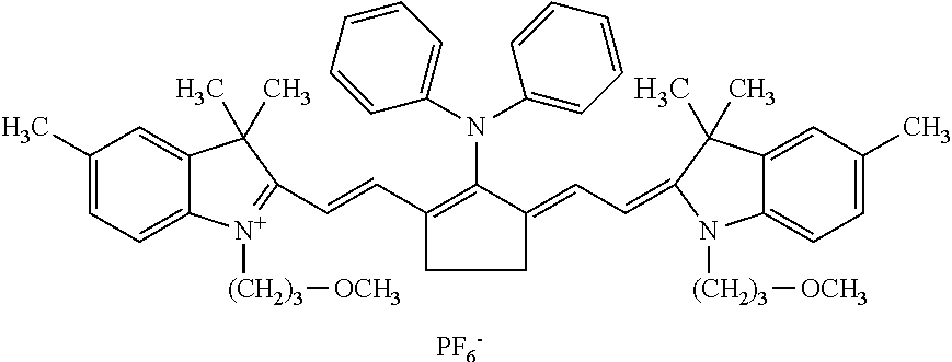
C1(C)=CC=C2C(=C1)C(C)(C)C(C=CC1=C(N(C3=CC=CC=C3)C3=CC=CC=C3)C(=CC=C3C(C)(C)C4=CC(C)=CC=C4N3[(CH2)3][OCH3])CC1)=[N+]2[(CH2)3][OCH3].[PF6-]
